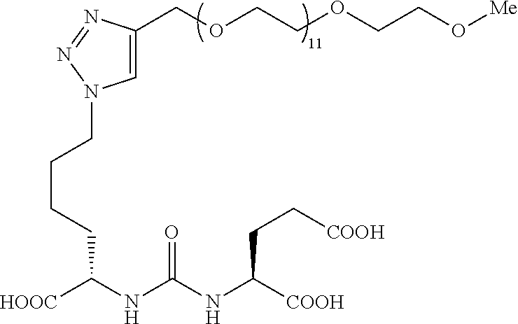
C1=C(COCCOCCO[Me])N=NN1CCCCC([HOOC])NC(NC([COOH])CC[COOH])=O
